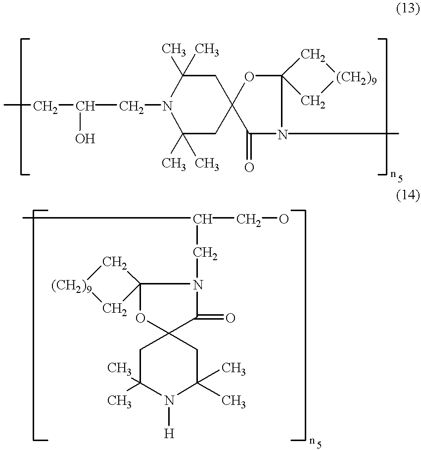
CCC(CN1C(C)(C)CC2(CC1(C)C)OC1(N(C)C2=O)C[(CH2)9]C1)O.C1C(C)(C)N([H])C(C)(C)CC12C(=O)N(CC(CO)C)C1(O2)C[(CH2)9]C1
